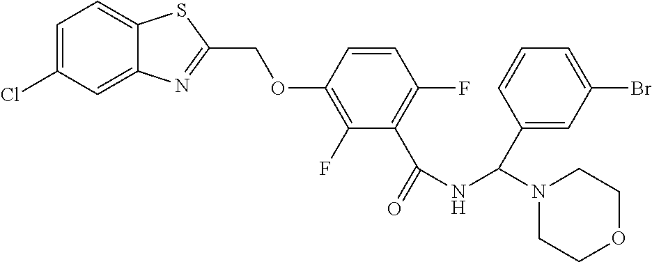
C12=CC(Cl)=CC=C1SC(COC1=C(F)C(C(=O)NC(N3CCOCC3)C3=CC(Br)=CC=C3)=C(F)C=C1)=N2
